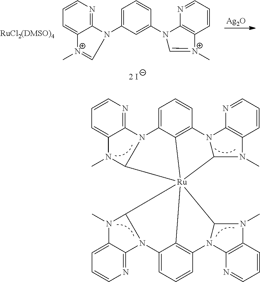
C1=CC=C2C(=N1)N1C3=CC=CC4=C3[Ru]35(C1N2C)(C1N4C2=C(C=CC=N2)N1C)C1N(C2=NC=CC=C2N1C)C1=CC=CC(=C13)N1C2=C(C=CC=N2)N(C)C15.C1=CC=C2C(=N1)N(C1=CC=CC(N3C4=C(C=CC=N4)[N+](C)=C3)=C1)C=[N+]2C.[Ag2O]
